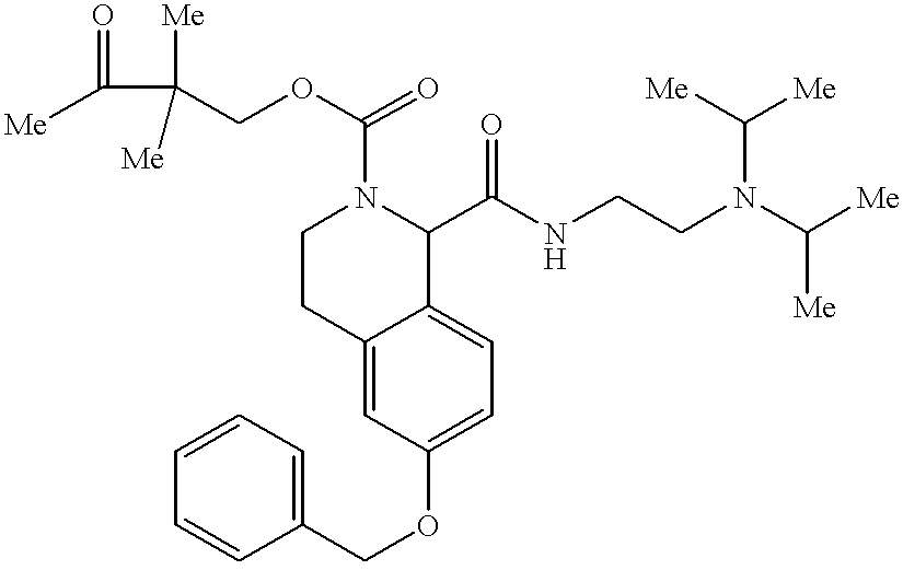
[Me]C(=O)C(COC(=O)N1CCC2=CC(OCC3=CC=CC=C3)=CC=C2C1C(NCCN(C([Me])[Me])C([Me])[Me])=O)([Me])[Me]
